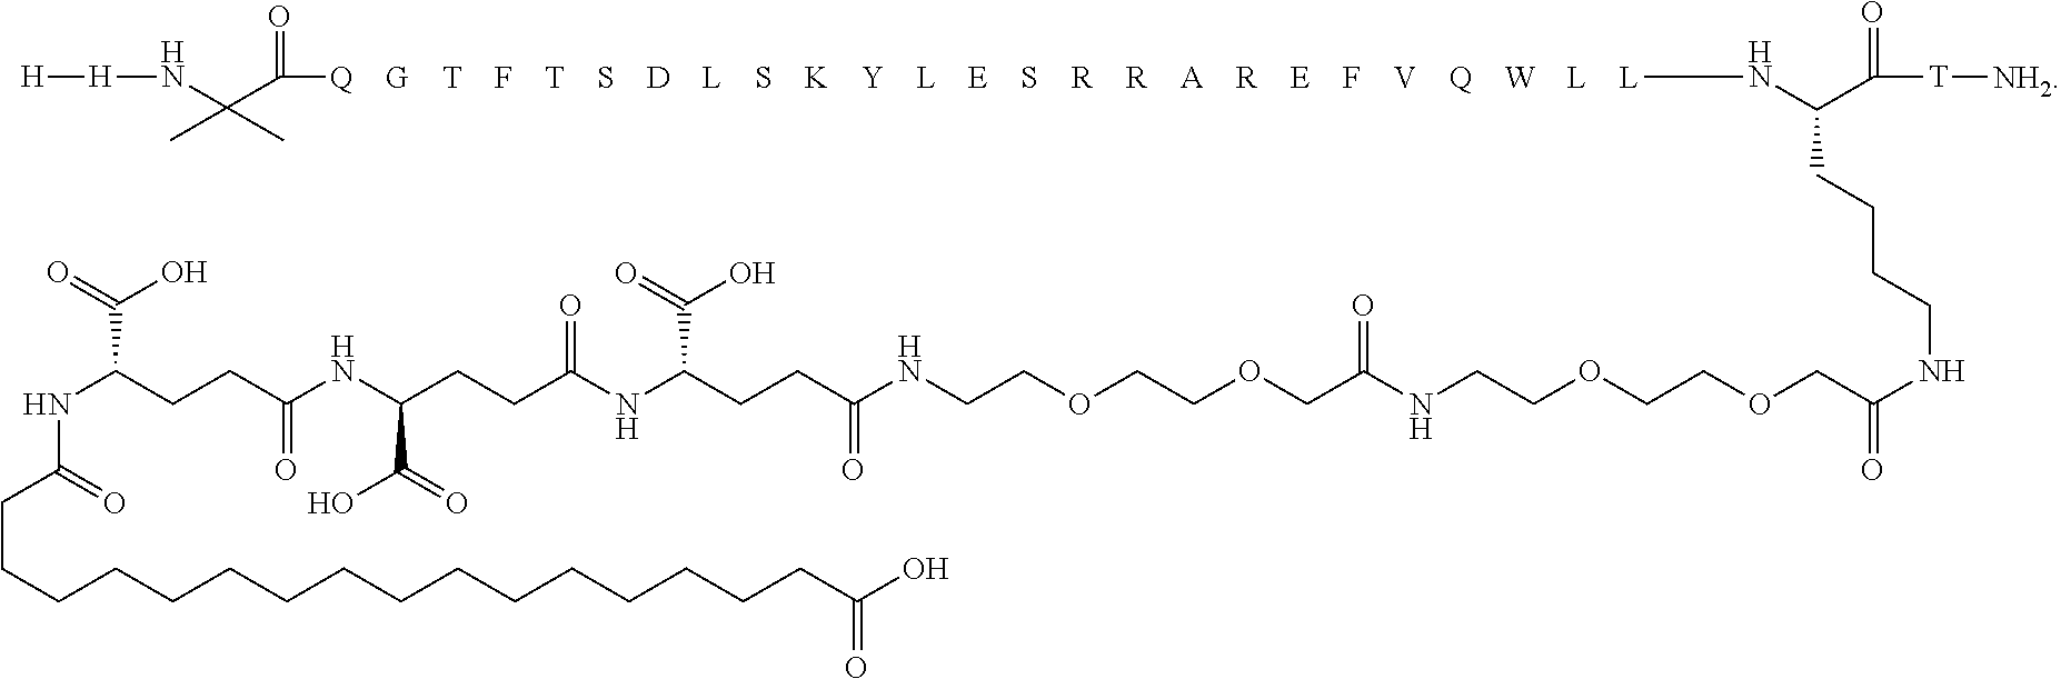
[H][H]NC(C([Q    G    T    F    T    S    D    L    S    K    Y    L    E    S    R    R    A    R    E    F    V    Q    W    L    L]NC(C([T][NH2])=O)CCCCNC(COCCOCCNC(COCCOCCNC(CCC(NC(CCC(NC(CCC(NC(CCCCCCCCCCCCCCCCC(O)=O)=O)C(=O)O)=O)C(=O)O)=O)C(=O)O)=O)=O)=O)=O)(C)C
